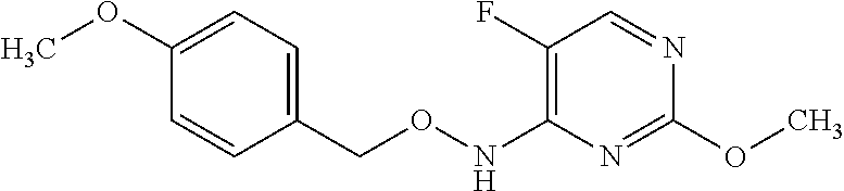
C1(F)=C(NOCC2=CC=C(OC)C=C2)N=C(OC)N=C1
